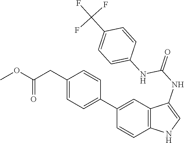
C12=C(C=C(C3=CC=C(CC(OC)=O)C=C3)C=C1)C(NC(=O)NC1=CC=C(C(F)(F)F)C=C1)=CN2
